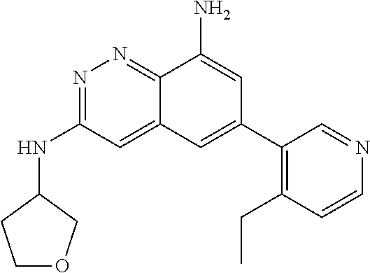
C1(NC2=NN=C3C(=C2)C=C(C2=C(CC)C=CN=C2)C=C3N)CCOC1
